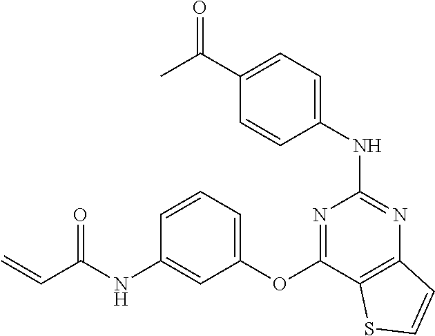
C(C1=CC=C(NC2=NC3=C(C(OC4=CC=CC(NC(C=C)=O)=C4)=N2)SC=C3)C=C1)(C)=O
